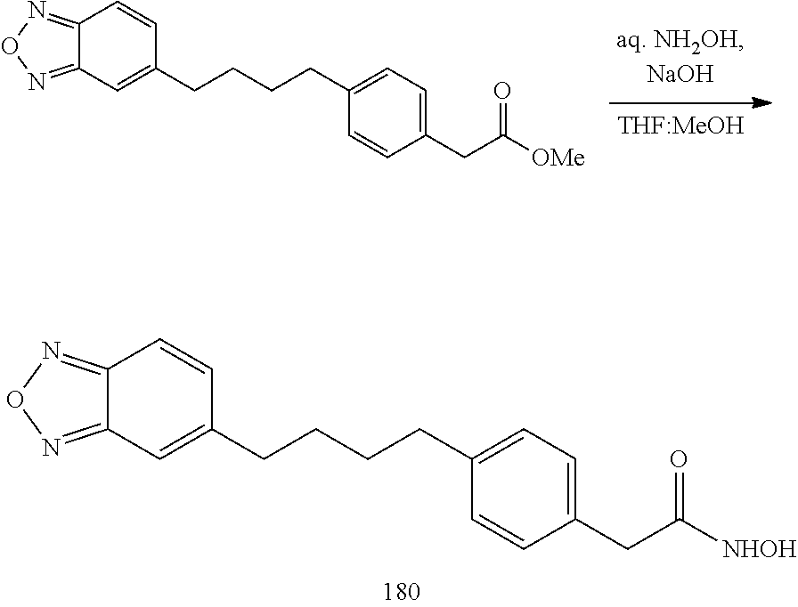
C1=CC(CC([OMe])=O)=CC=C1CCCCC1=CC2=NON=C2C=C1.C1=CC(CC([NHOH])=O)=CC=C1CCCCC1=CC2=NON=C2C=C1
